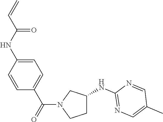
C1C(NC2=NC=C(C)C=N2)CN(C(=O)C2=CC=C(NC(=O)C=C)C=C2)C1
